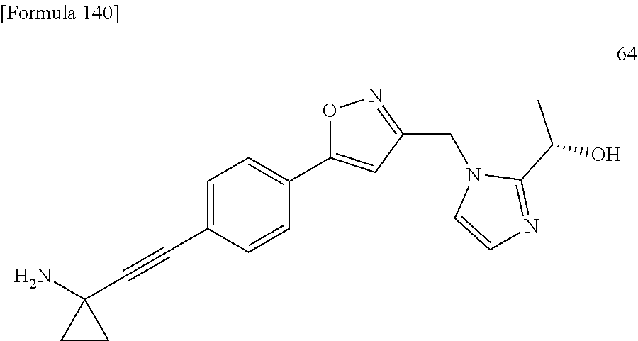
N1(CC2=NOC(C3=CC=C(C#CC4(N)CC4)C=C3)=C2)C=CN=C1C(O)C
